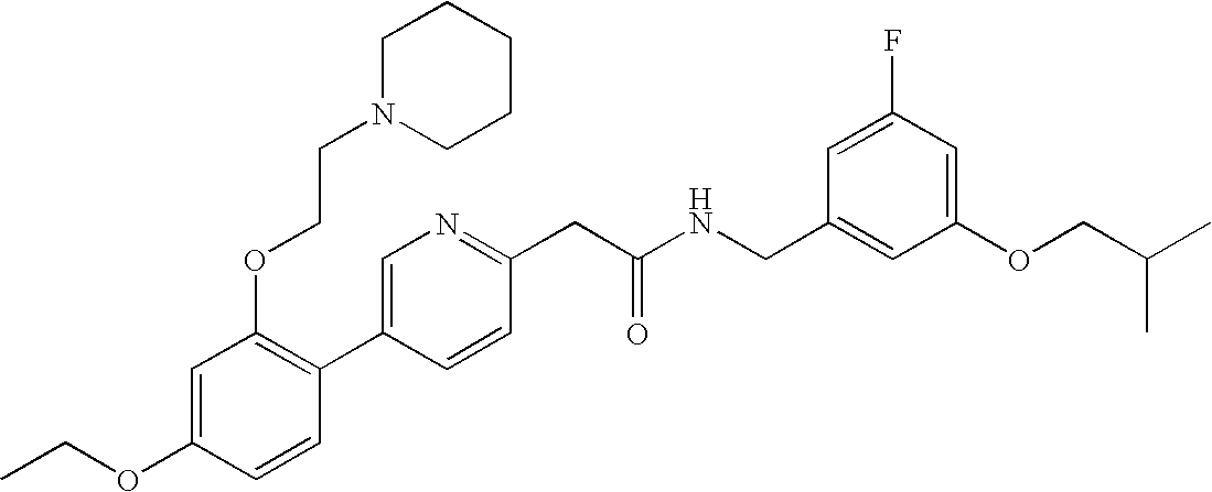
C1(OCC)=CC(OCCN2CCCCC2)=C(C2=CN=C(CC(NCC3=CC(OCC(C)C)=CC(F)=C3)=O)C=C2)C=C1
